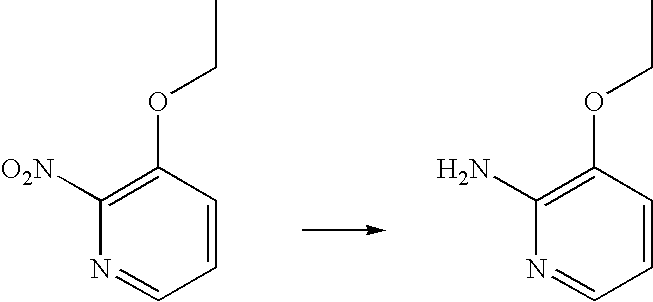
C1=CC(OCC)=C([NO2])N=C1.C1=CC(OCC)=C(N)N=C1
